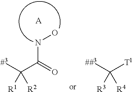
[#3]C(C(NO)=O)([R1])[R2].[A].[##3]C([T1])([R3])[R4]
